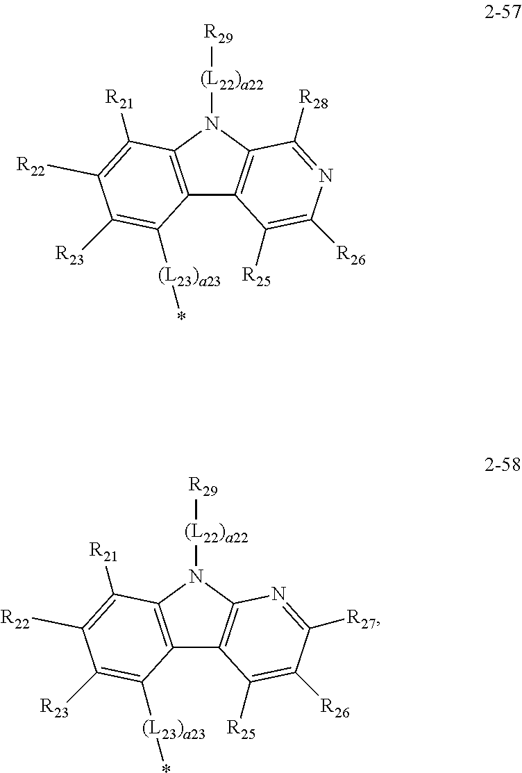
C12=C(N([(L22)a22][R29])C3=C1C([R25])=C([R26])N=C3[R28])C([R21])=C([R22])C([R23])=C2[(L23)a23]*.C12=C(N([(L22)a22][R29])C3=C1C([R25])=C([R26])C([R27])=N3)C([R21])=C([R22])C([R23])=C2[(L23)a23]*
